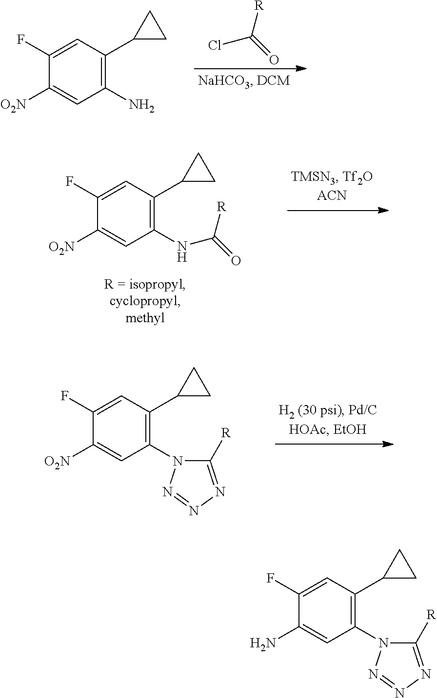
C1(F)=CC(C2CC2)=C(N)C=C1[O2N].ClC(=O)[R].C1(F)=CC(C2CC2)=C(NC(=O)[R])C=C1[O2N].C1(F)=CC(C2CC2)=C(N2C([R])=NN=N2)C=C1[O2N].C1(F)=CC(C2CC2)=C(N2C([R])=NN=N2)C=C1N
